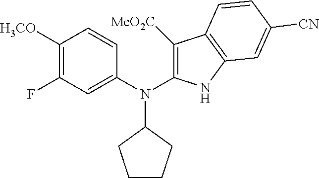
FC1=C([H3CO])C=CC(N(C2=C([MeO2C])C3=C(N2)C=C([CN])C=C3)C2CCCC2)=C1
